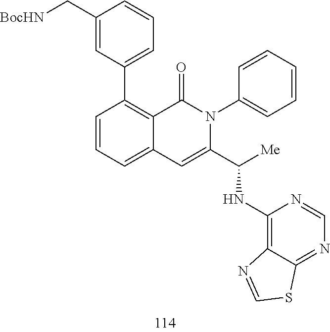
C1(C[BocHN])=CC(C2=C3C(=CC=C2)C=C(C(NC2=C4C(=NC=N2)SC=N4)[Me])N(C2=CC=CC=C2)C3=O)=CC=C1
